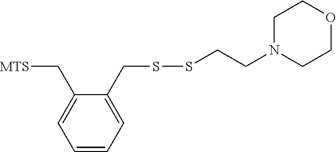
C1=CC=C(CSSCCN2CCOCC2)C(C[MTS])=C1
